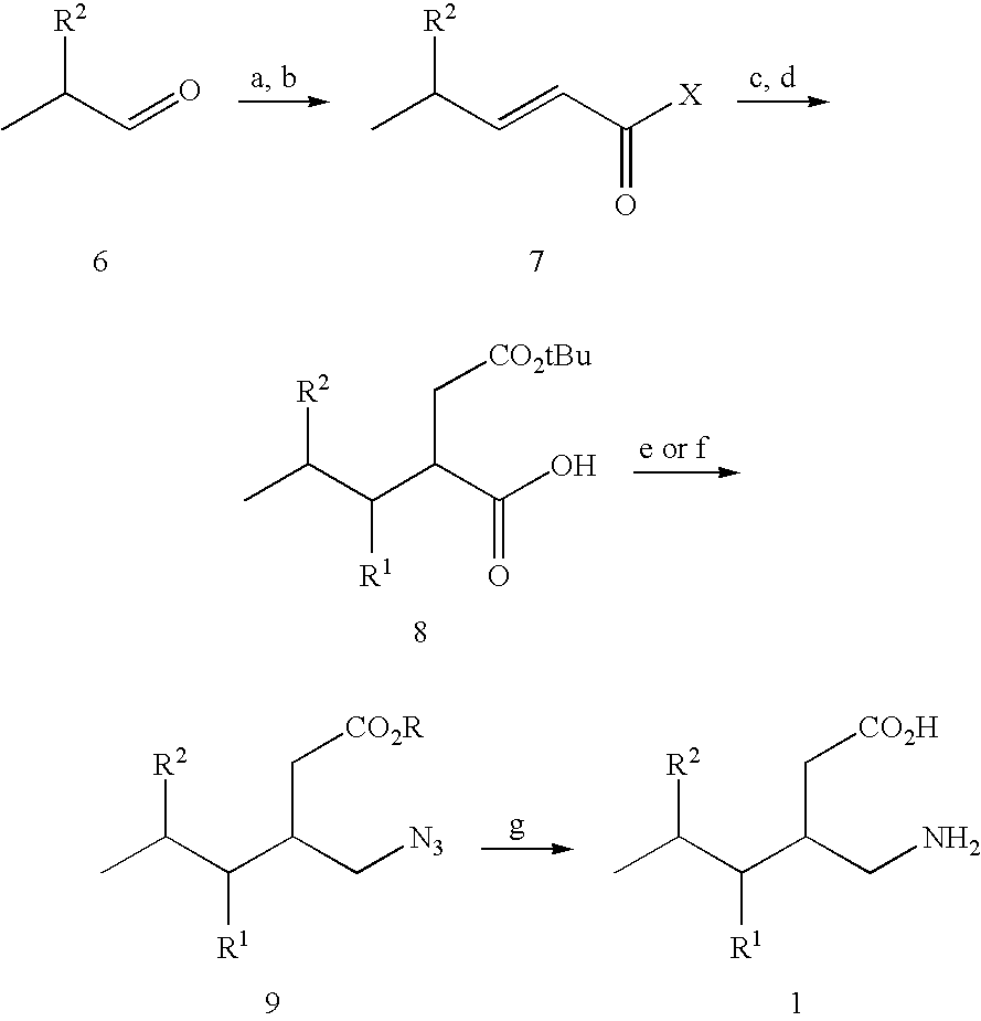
CC(C=O)[R2].CC(C=CC([X])=O)[R2].CC(C(C(C(O)=O)C[CO2tBu])[R1])[R2].CC(C(C(C[N3])C[CO2R])[R1])[R2].CC(C(C(CN)C[CO2H])[R1])[R2]
